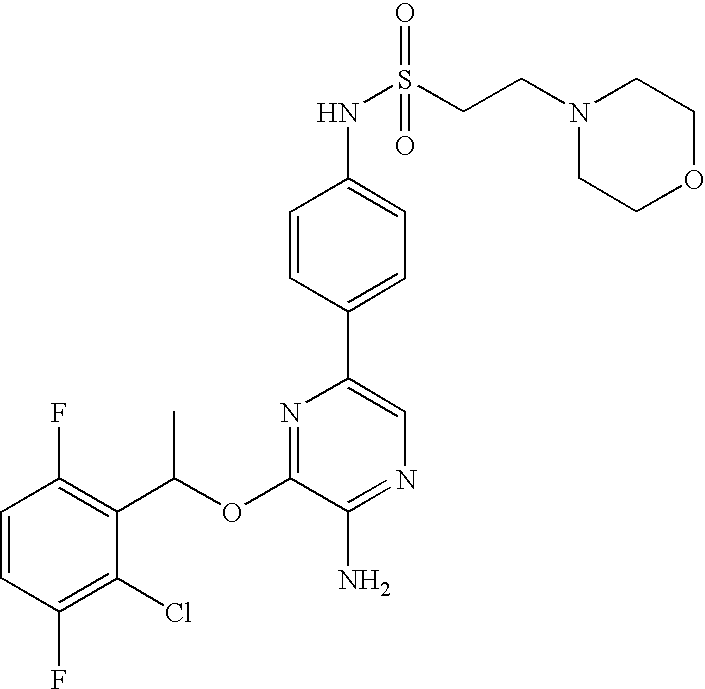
C1=CC(F)=C(Cl)C(C(OC2=NC(C3=CC=C(NS(=O)(=O)CCN4CCOCC4)C=C3)=CN=C2N)C)=C1F
